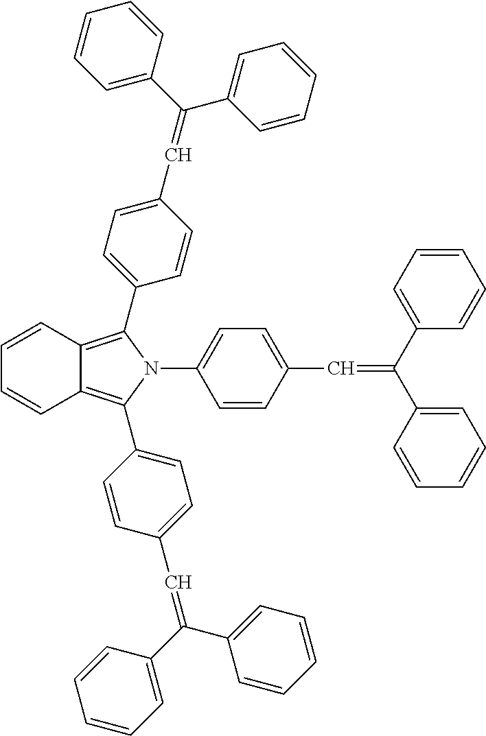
C1=CC(C=C(C2=CC=CC=C2)C2=CC=CC=C2)=CC=C1N1C(C2=CC=C(C=C(C3=CC=CC=C3)C3=CC=CC=C3)C=C2)=C2C(=C1C1=CC=C(C=C(C3=CC=CC=C3)C3=CC=CC=C3)C=C1)C=CC=C2
